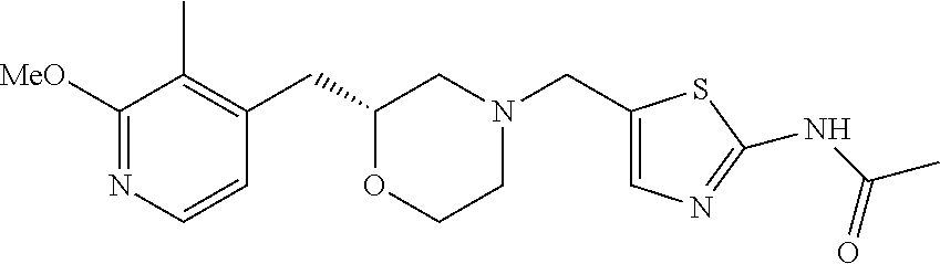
C1([MeO])=NC=CC(CC2OCCN(CC3=CN=C(NC(C)=O)S3)C2)=C1C
